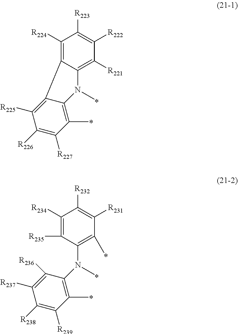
C1([R224])=C2C(=C([R221])C([R222])=C1[R223])N(C)C1=C(C)C([R227])=C([R226])C([R225])=C21.C1([R234])=C([R235])C(N(C)C2=C(C)C([R239])=C([R238])C([R237])=C2[R236])=C(C)C([R231])=C1[R232]
